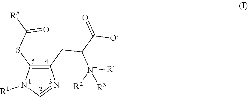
C1(CC([N+]([R4])([R2])[R3])C([O-])=O)=C(SC([R5])=O)N([R1])C=N1
